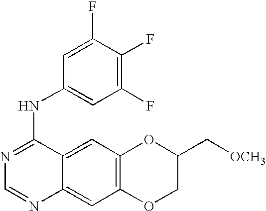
C1=NC2=CC3=C(C=C2C(NC2=CC(F)=C(F)C(F)=C2)=N1)OC(C[OCH3])CO3
